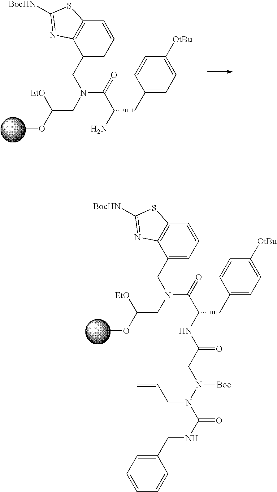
COC(CN(CC1=CC=CC2=C1N=C([BocHN])S2)C(C(N)CC1=CC=C([OtBu])C=C1)=O)[EtO].COC(CN(CC1=CC=CC2=C1N=C([BocHN])S2)C(C(NC(CN(N(C(NCC1=CC=CC=C1)=O)CC=C)[Boc])=O)CC1=CC=C([OtBu])C=C1)=O)[EtO]
